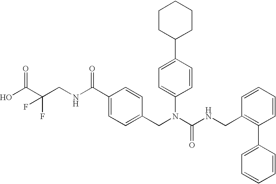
OC(C(CNC(C1=CC=C(CN(C(NCC2=C(C3=CC=CC=C3)C=CC=C2)=O)C2=CC=C(C3CCCCC3)C=C2)C=C1)=O)(F)F)=O
